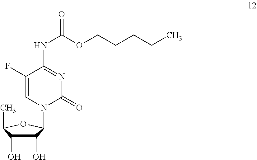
C1(O)C(O)C(C)OC1N1C(=O)N=C(NC(OCCCCC)=O)C(F)=C1
